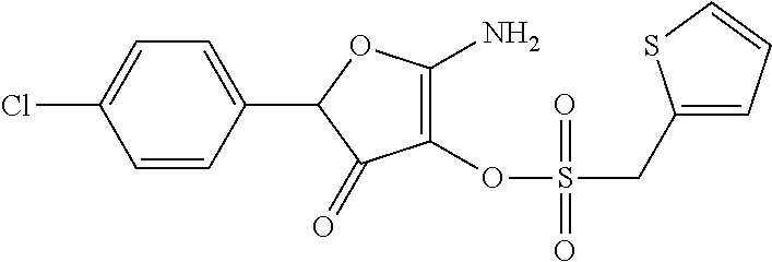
C1(OS(=O)(CC2=CC=CS2)=O)=C(N)OC(C2=CC=C(Cl)C=C2)C1=O
